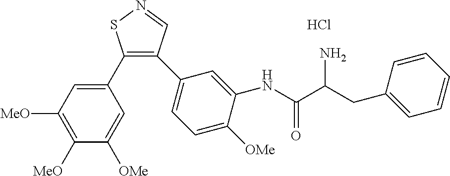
C1(C2=CC([MeO])=C([MeO])C([OMe])=C2)=C(C2=CC=C([OMe])C(NC(C(CC3=CC=CC=C3)N)=O)=C2)C=NS1.Cl
